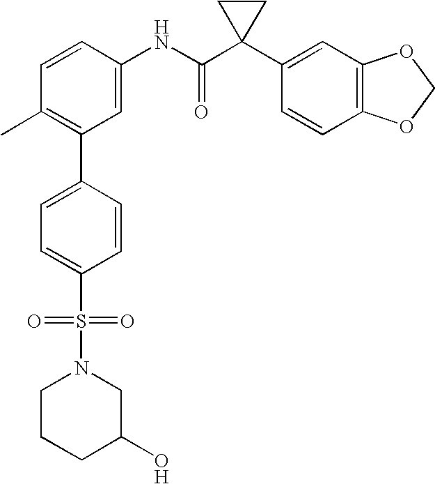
C1=CC(NC(C2(C3=CC4=C(C=C3)OCO4)CC2)=O)=CC(C2=CC=C(S(=O)(=O)N3CCCC(O)C3)C=C2)=C1C
